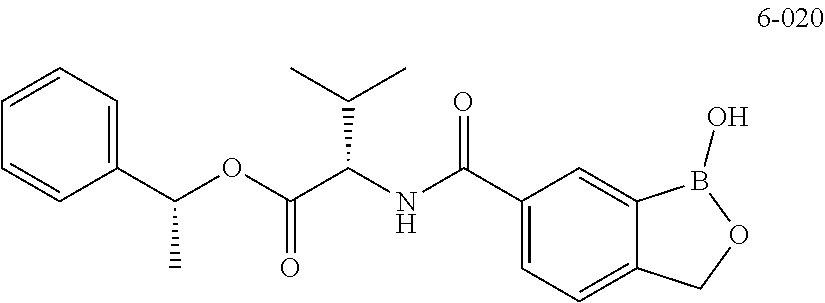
C1=CC(C(OC(C(NC(C2=CC=C3C(=C2)B(O)OC3)=O)C(C)C)=O)C)=CC=C1
